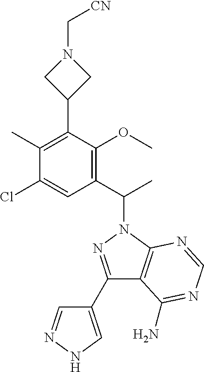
C1(C(C)N2N=C(C3=CNN=C3)C3=C2N=CN=C3N)=C(OC)C(C2CN(C[CN])C2)=C(C)C(Cl)=C1
